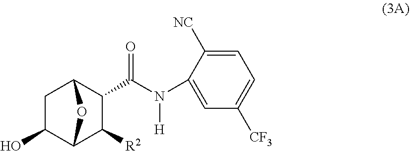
C1C(O)C2C([R2])C(C(N(C3=CC([CF3])=CC=C3[NC])[H])=O)C1O2
